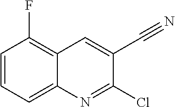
C1=CC=C2C(=C1F)C=C(C#N)C(Cl)=N2
